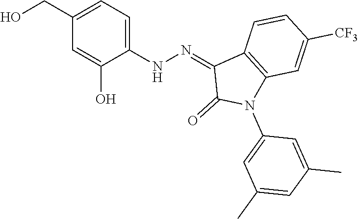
C12=C(C=C([CF3])C=C1)N(C1=CC(C)=CC(C)=C1)C(=O)C2=NNC1=CC=C(CO)C=C1O
